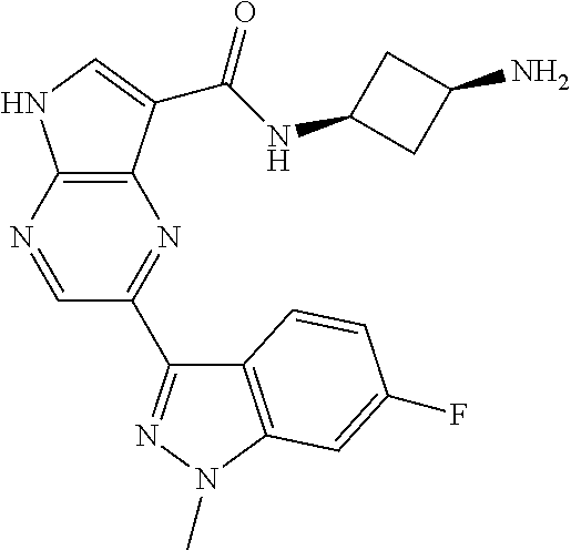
C12=C(C(C(NC3CC(N)C3)=O)=CN1)N=C(C1=NN(C)C3=C1C=CC(F)=C3)C=N2
